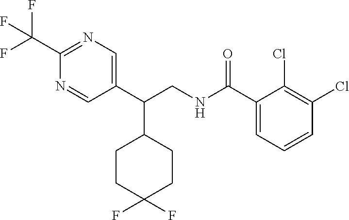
C1(C(CNC(C2=CC=CC(Cl)=C2Cl)=O)C2CCC(F)(F)CC2)=CN=C(C(F)(F)F)N=C1
